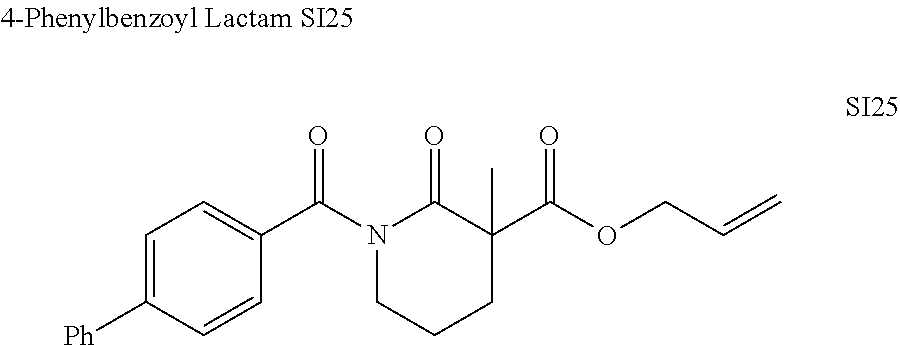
N1(C(C2=CC=C([Ph])C=C2)=O)CCCC(C(OCC=C)=O)(C)C1=O
